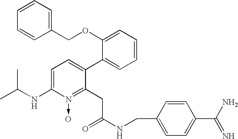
C1=C(NC(C)C)N(->O)=C(CC(NCC2=CC=C(C(N)=N)C=C2)=O)C(C2=CC=CC=C2OCC2=CC=CC=C2)=C1
